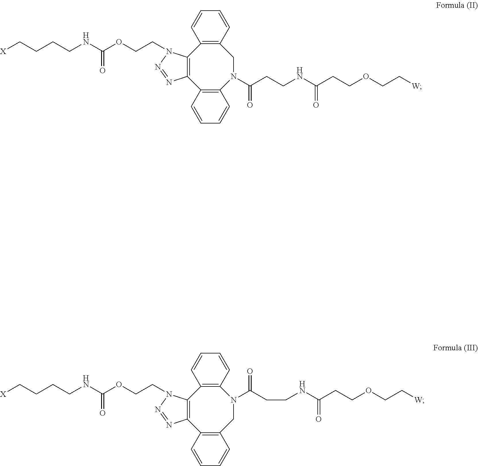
C1=CC=CC2=C1CN(C(CCNC(CCOCC[W])=O)=O)C1=C(C=CC=C1)C1=C2N(CCOC(NCCCC[X])=O)N=N1.C1=CC=CC2=C1N(C(CCNC(CCOCC[W])=O)=O)CC1=C(C=CC=C1)C1=C2N(CCOC(NCCCC[X])=O)N=N1
